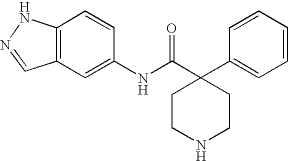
C12=C(C=C(NC(C3(C4=CC=CC=C4)CCNCC3)=O)C=C1)C=NN2
